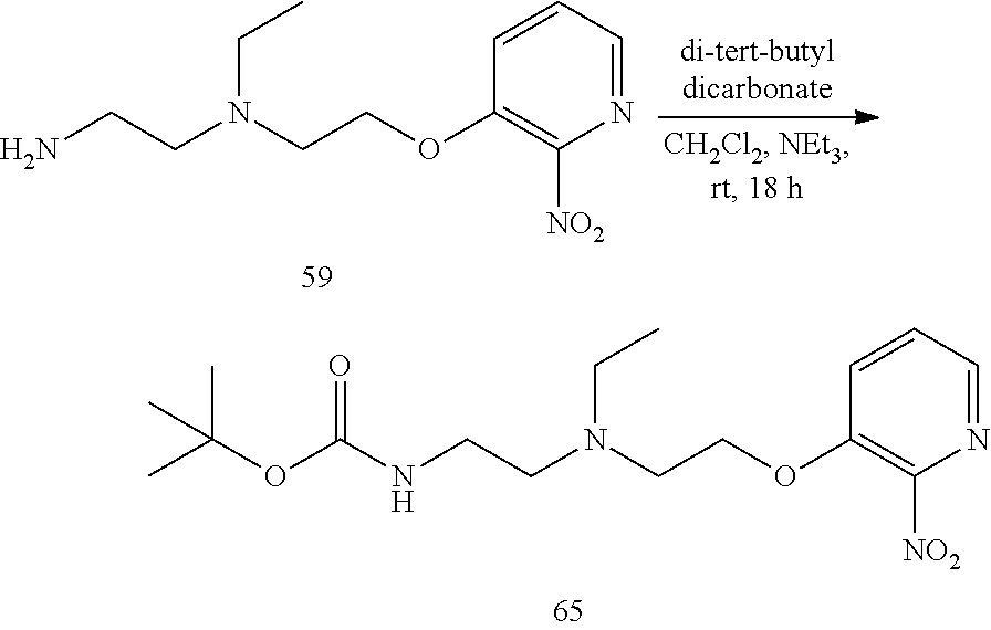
NCCN(CC)CCOC1=C([NO2])N=CC=C1.N(CCN(CC)CCOC1=C([NO2])N=CC=C1)C(=O)OC(C)(C)C
